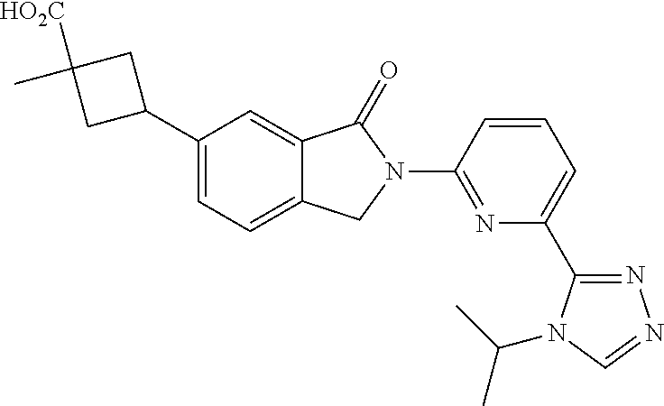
C1(C2=CC=C3C(=C2)C(=O)N(C2=NC(C4=NN=CN4C(C)C)=CC=C2)C3)CC([HO2C])(C)C1
